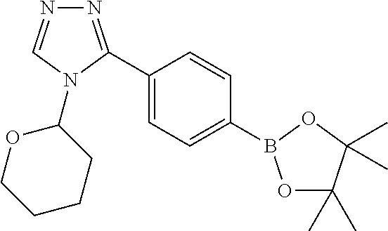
C1(C2=NN=CN2C2OCCCC2)=CC=C(B2OC(C)(C)C(C)(C)O2)C=C1
